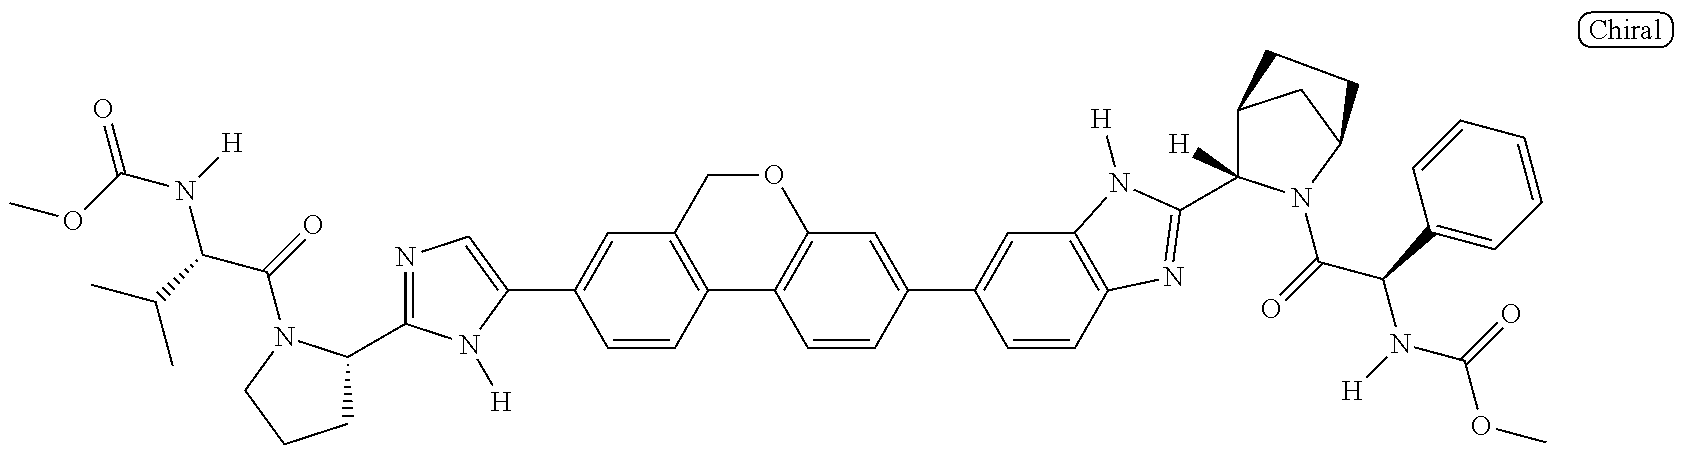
O=C(N([H])C(C(C)C)C(=O)N1C(C2=NC=C(C3=CC4=C(C=C3)C3=C(OC4)C=C(C4=CC5=C(C=C4)N=C(C4([H])C6CC(N4C(=O)C(C4=CC=CC=C4)N([H])C(=O)OC)CC6)N5[H])C=C3)N2[H])CCC1)OC
